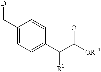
C1(C[D])=CC=C(C(C([OR14])=O)[R1])C=C1
